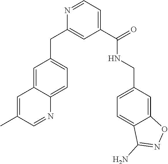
C1=C(C)C=NC2=CC=C(CC3=CC(C(=O)NCC4=CC=C5C(=C4)ON=C5N)=CC=N3)C=C12
